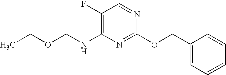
C1(F)=C(NCOCC)N=C(OCC2=CC=CC=C2)N=C1
